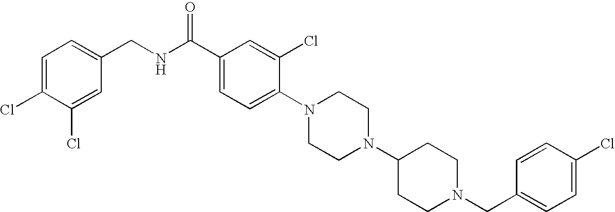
N(C(C1=CC=C(N2CCN(C3CCN(CC4=CC=C(Cl)C=C4)CC3)CC2)C(Cl)=C1)=O)CC1=CC=C(Cl)C(Cl)=C1
